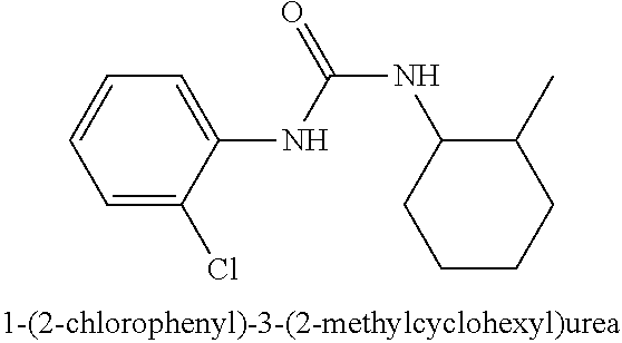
C1=C(Cl)C(NC(NC2C(C)CCCC2)=O)=CC=C1
